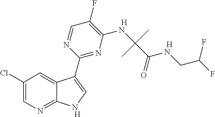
C1(F)=C(NC(C(=O)NCC(F)F)(C)C)N=C(C2=CNC3=NC=C(Cl)C=C32)N=C1.[H].[H].[H]
